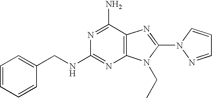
C1=CC=CC(CNC2=NC3=C(C(N)=N2)N=C(N2C=CC=N2)N3CC)=C1
